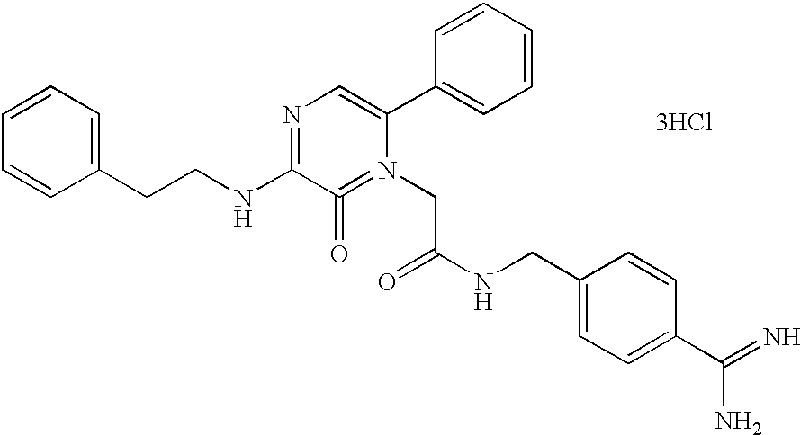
C1=CC=C(CCNC2=NC=C(C3=CC=CC=C3)N(CC(NCC3=CC=C(C(=N)N)C=C3)=O)=C2=O)C=C1.[3HCl]
